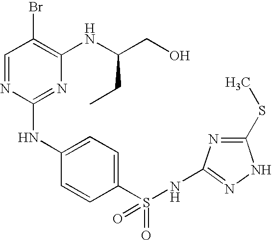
C1=NC(NC2=CC=C(S(=O)(=O)NC3=NNC(SC)=N3)C=C2)=NC(NC(CO)CC)=C1Br
